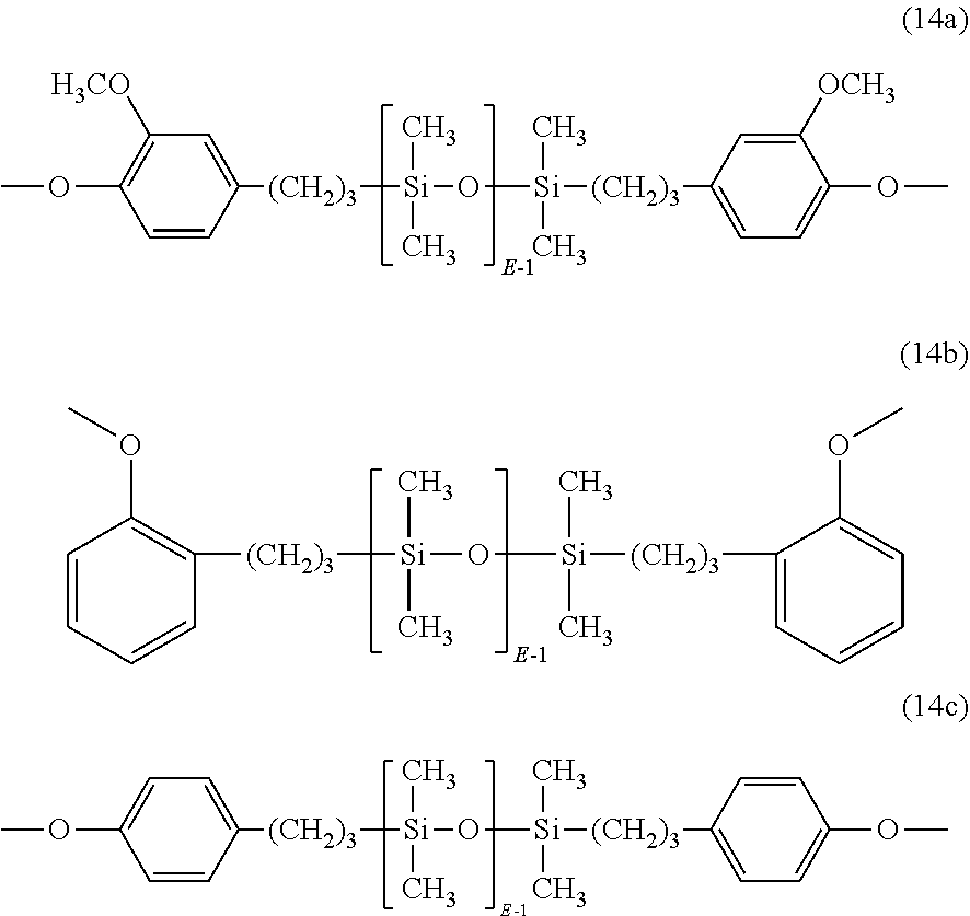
[(CH2)3]([Si](C)(C)O[Si]([(CH2)3]C1=CC=CC=C1OC)(C)C)C1=C(OC)C=CC=C1.[(CH2)3]([Si](C)(C)O[Si]([(CH2)3]C1=CC=C(OC)C([OCH3])=C1)(C)C)C1=CC([H3CO])=C(OC)C=C1.[(CH2)3]([Si](C)(C)O[Si]([(CH2)3]C1=CC=C(OC)C=C1)(C)C)C1=CC=C(OC)C=C1
